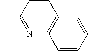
N1=C(C)C=CC2=C1C=CC=C2
